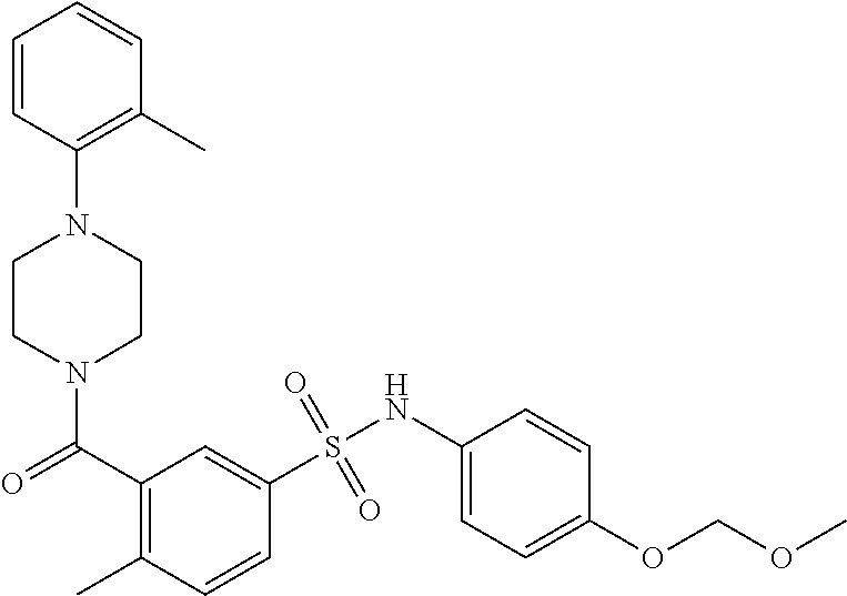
N1(C(=O)C2=C(C)C=CC(S(NC3=CC=C(OCOC)C=C3)(=O)=O)=C2)CCN(C2=C(C)C=CC=C2)CC1
